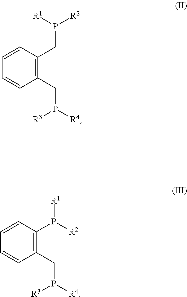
C1(CP([R4])[R3])=C(CP([R2])[R1])C=CC=C1.C1(CP([R4])[R3])=C(P([R1])[R2])C=CC=C1
